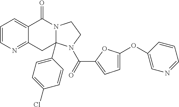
C1=CN=C2C(=C1)C(=O)N1CCN(C(C3=CC=C(OC4=CN=CC=C4)O3)=O)C1(C1=CC=C(Cl)C=C1)C2
